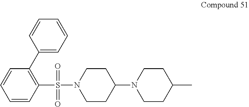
C1(S(N2CCC(N3CCC(C)CC3)CC2)(=O)=O)=C(C2=CC=CC=C2)C=CC=C1
